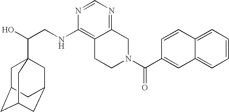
C(CNC1=C2C(=NC=N1)CN(C(=O)C1=CC3=CC=CC=C3C=C1)CC2)(O)C12CC3CC(CC(C1)C3)C2
